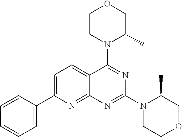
C1=C(C2=CC=CC=C2)N=C2C(=C1)C(N1C(C)COCC1)=NC(N1CCOCC1C)=N2
